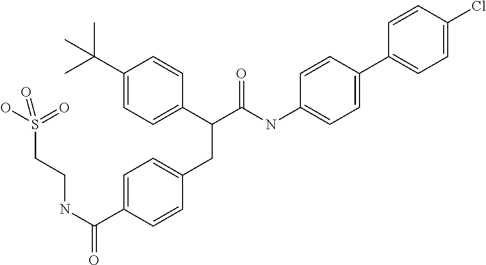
C1=C(C(NCCS(O)(=O)=O)=O)C=CC(CC(C2=CC=C(C(C)(C)C)C=C2)C(NC2=CC=C(C3=CC=C(Cl)C=C3)C=C2)=O)=C1
